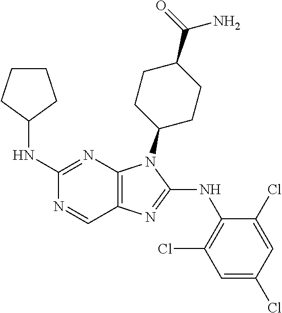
C1(NC2CCCC2)=NC2=C(C=N1)N=C(NC1=C(Cl)C=C(Cl)C=C1Cl)N2C1CCC(C(=O)N)CC1
